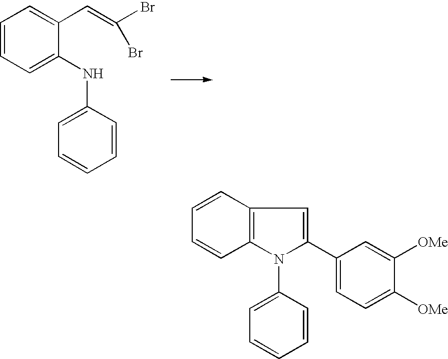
C1=CC=C(NC2=CC=CC=C2)C(C=C(Br)Br)=C1.C1=CC2=C(C=C1)N(C1=CC=CC=C1)C(C1=CC=C([OMe])C([OMe])=C1)=C2
